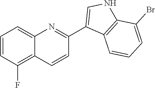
C1=CC(F)=C2C(=C1)N=C(C1=CNC3=C1C=CC=C3Br)C=C2
